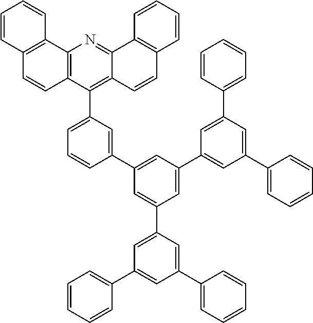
C12=C(C3=CC=CC(C4=CC(C5=CC(C6=CC=CC=C6)=CC(C6=CC=CC=C6)=C5)=CC(C5=CC(C6=CC=CC=C6)=CC(C6=CC=CC=C6)=C5)=C4)=C3)C3=C(N=C1C1=C(C=C2)C=CC=C1)C1=C(C=C3)C=CC=C1
